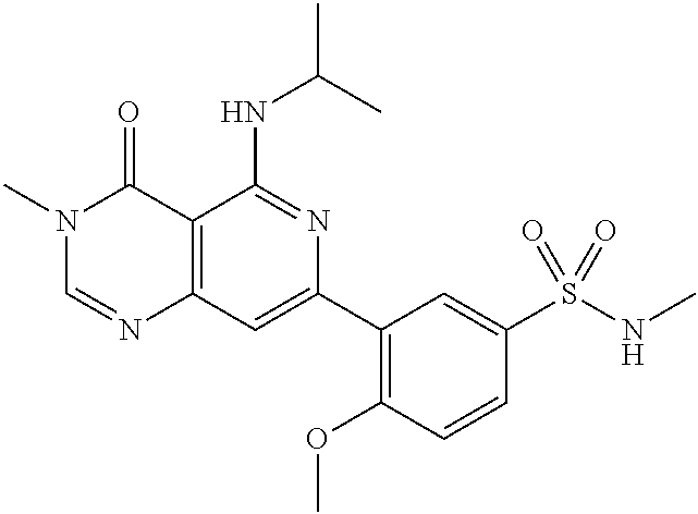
C12=C(C=C(C3=C(OC)C=CC(S(NC)(=O)=O)=C3)N=C1NC(C)C)N=CN(C)C2=O
